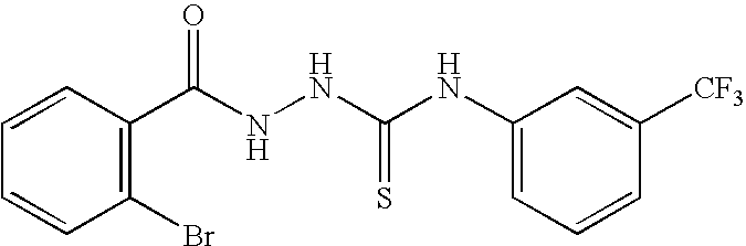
C1=CC(C(NNC(NC2=CC=CC([CF3])=C2)=S)=O)=C(Br)C=C1
